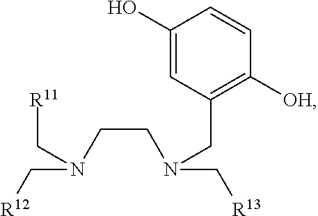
N(CCN(CC1=C([OH])C=CC(O)=C1)C[R13])(C[R11])C[R12]
